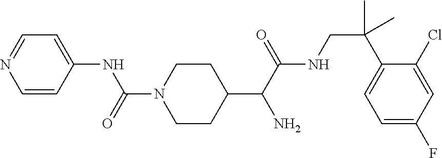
C1(C(C(NCC(C2=CC=C(F)C=C2Cl)(C)C)=O)N)CCN(C(=O)NC2=CC=NC=C2)CC1
